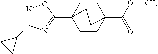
N1=C(C2CC2)N=C(C23CCC(C(OC)=O)(CC2)CC3)O1
